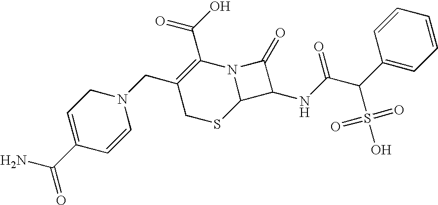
C1(C(N)=O)=CCN(CC2=C(C(O)=O)N3C(SC2)C(NC(C(C2=CC=CC=C2)S(=O)(=O)O)=O)C3=O)C=C1
